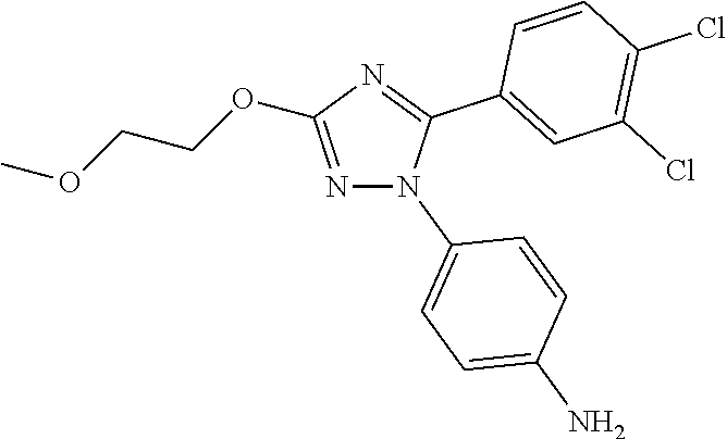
N1=C(OCCOC)N=C(C2=CC(Cl)=C(Cl)C=C2)N1C1=CC=C(N)C=C1
